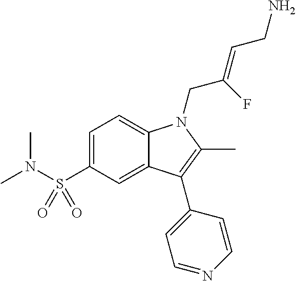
C1=C(S(N(C)C)(=O)=O)C=C2C(=C1)N(CC(=CCN)F)C(C)=C2C1=CC=NC=C1
